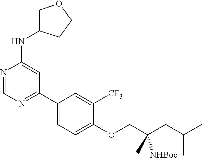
N1=CN=C(C2=CC=C(OCC(CC(C)C)(C)[NHBoc])C([CF3])=C2)C=C1NC1COCC1
